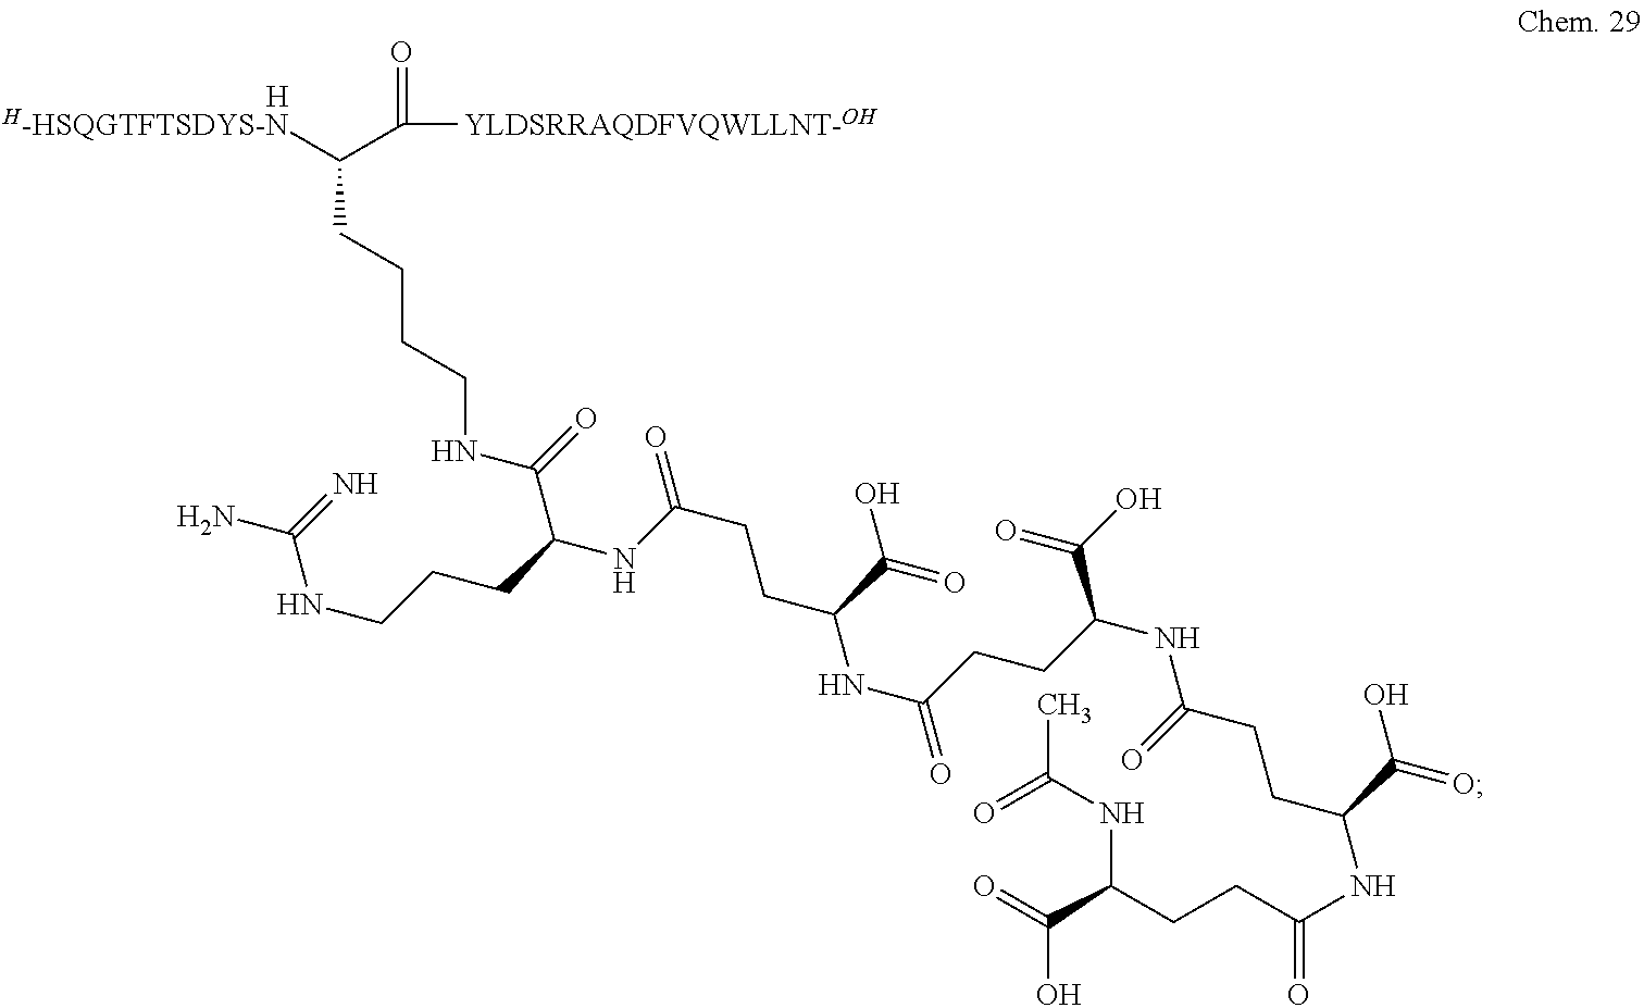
[H].[H-HSQGTFTSDYS-N]C(C(=O)[YLDSRRAQDFVQWLLNT-OH])CCCCNC(C(CCCNC(N)=N)NC(CCC(NC(CCC(NC(CCC(NC(CCC(C(=O)O)NC(=O)C)=O)C(=O)O)=O)C(O)=O)=O)C(O)=O)=O)=O
